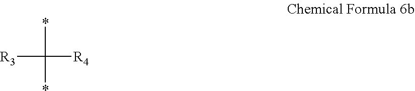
[R3]C(*)(*)[R4]
